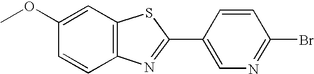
C1(OC)=CC2=C(C=C1)N=C(C1=CN=C(Br)C=C1)S2
